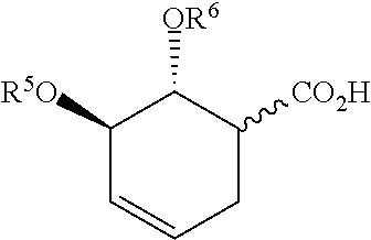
C1([R5O])C=CCC([CO2H])C1[OR6]
